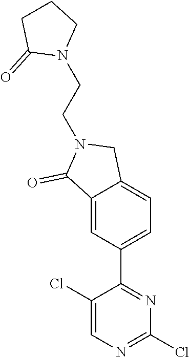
C1(Cl)=CN=C(Cl)N=C1C1=CC=C2C(=C1)C(=O)N(CCN1CCCC1=O)C2
